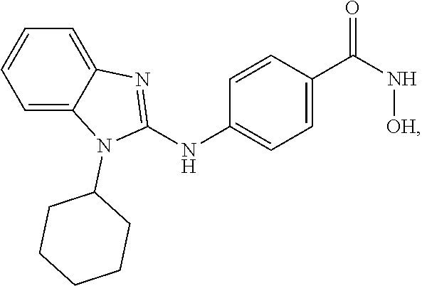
C1=CC(C(N[OH])=O)=CC=C1NC1=NC2=CC=CC=C2N1C1CCCCC1
